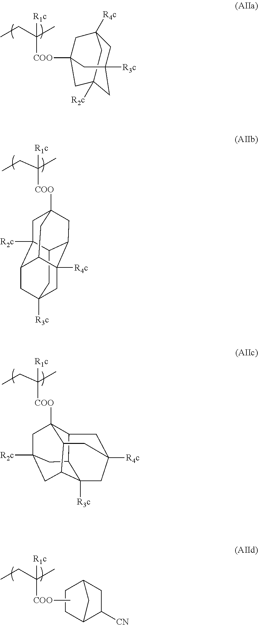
[R1c]C(CC)(C)[COO]C12CC3([R4c])CC([R3c])(CC([R2c])(C1)C3)C2.C12CC3([R3c])CC4([R4c])C1CC1([COO]C([R1c])(CC)C)CC2([R2c])C(C3)C4C1.[R1c]C(CC)(C)[COO]C12C3C4C5([R3c])C(CC([R2c])(C1)C4)C2CC([R4c])(C3)C5.[R1c]C(CC)(C)[COO]C.C1CC2C([CN])CC1C2
